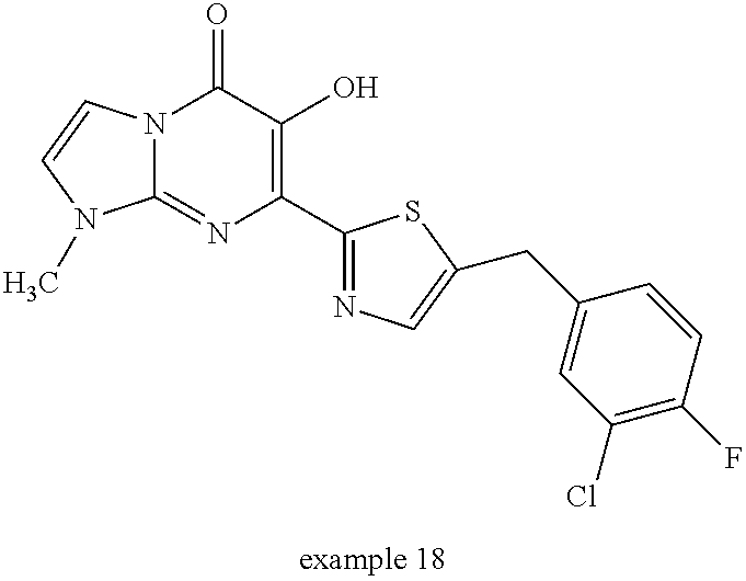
N12C(=NC(C3=NC=C(CC4=CC(Cl)=C(F)C=C4)S3)=C(O)C1=O)N(C)C=C2
